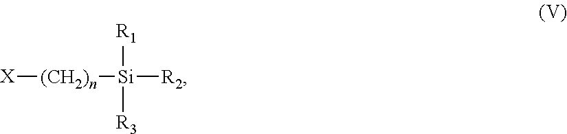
[X][(CH2)n][Si]([R2])([R1])[R3]
